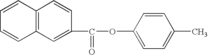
C1=CC2=C(C=C1)C=C(C(=O)OC1=CC=C(C)C=C1)C=C2
